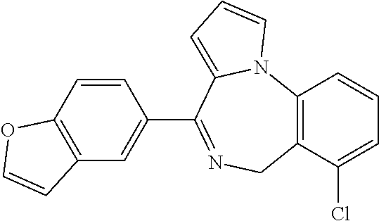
C12=C(C(Cl)=CC=C1)CN=C(C1=CC3=C(C=C1)OC=C3)C1=CC=CN21
